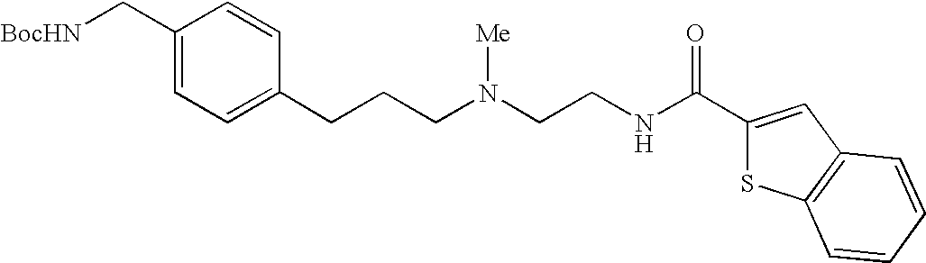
C1(C[BocHN])=CC=C(CCCN(CCNC(C2=CC3=C(S2)C=CC=C3)=O)[Me])C=C1
